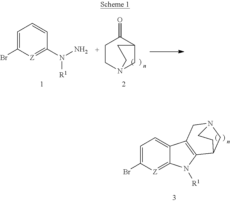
C1=C(Br)[Z]=C(N([R1])N)C=C1.C1CN2CC(C1=O)CC2.C1=C(Br)[Z]=C2C(=C1)C1=C(N2[R1])C2CN(C1)CC2
